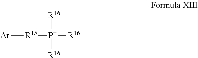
[R15]([P+]([R16])([R16])[R16])[Ar]
